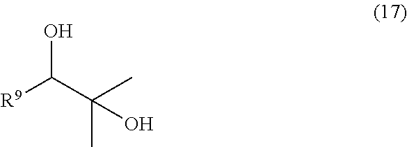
[R9]C(C(O)(C)C)O
